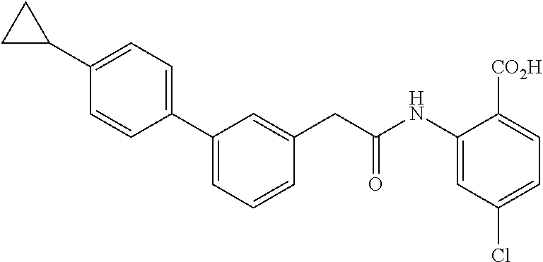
C1(C2=CC=CC(CC(NC3=CC(Cl)=CC=C3[CO2H])=O)=C2)=CC=C(C2CC2)C=C1
